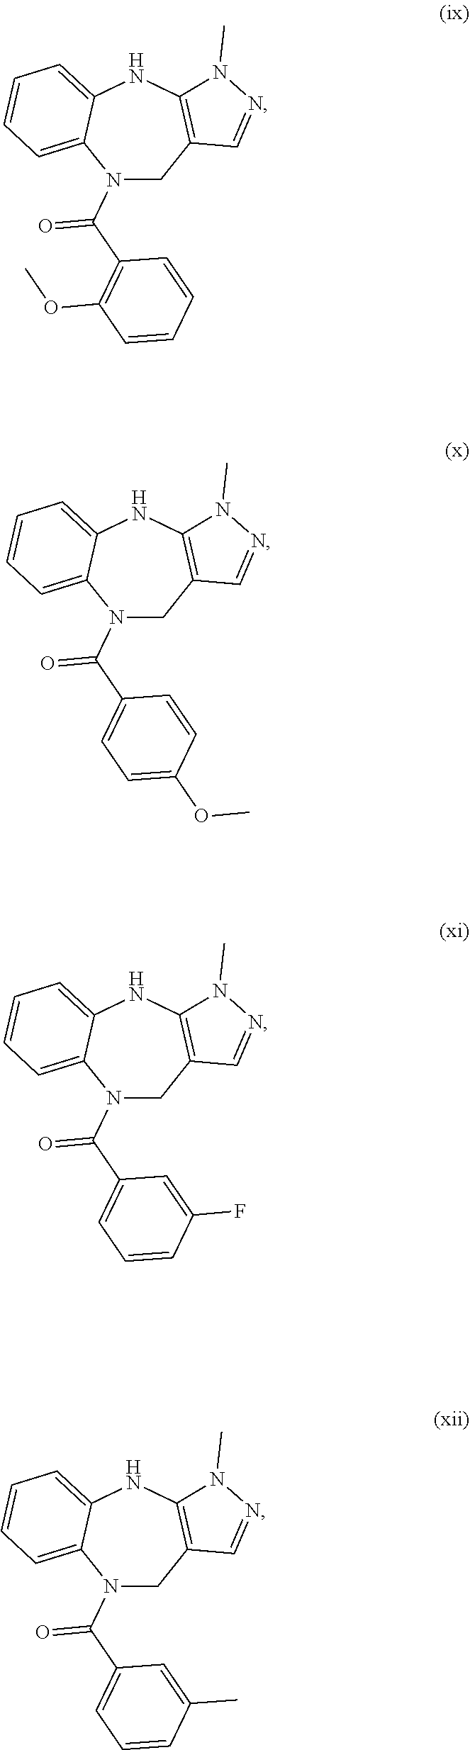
C1C2=C(NC3=CC=CC=C3N1C(C1=C(OC)C=CC=C1)=O)N(C)N=C2.C1C2=C(NC3=CC=CC=C3N1C(C1=CC=C(OC)C=C1)=O)N(C)N=C2.C1C2=C(NC3=CC=CC=C3N1C(C1=CC=CC(F)=C1)=O)N(C)N=C2.C1C2=C(NC3=CC=CC=C3N1C(C1=CC=CC(C)=C1)=O)N(C)N=C2
